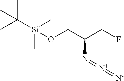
[Si](OCC(CF)N=[N+]=[N-])(C)(C)C(C)(C)C
